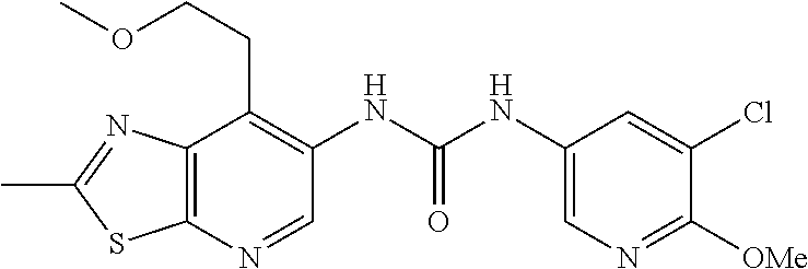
C12=C(N=CC(NC(NC3=CN=C([OMe])C(Cl)=C3)=O)=C1CCOC)SC(C)=N2
